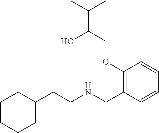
C1(CC(NCC2=C(OCC(C(C)C)O)C=CC=C2)C)CCCCC1
